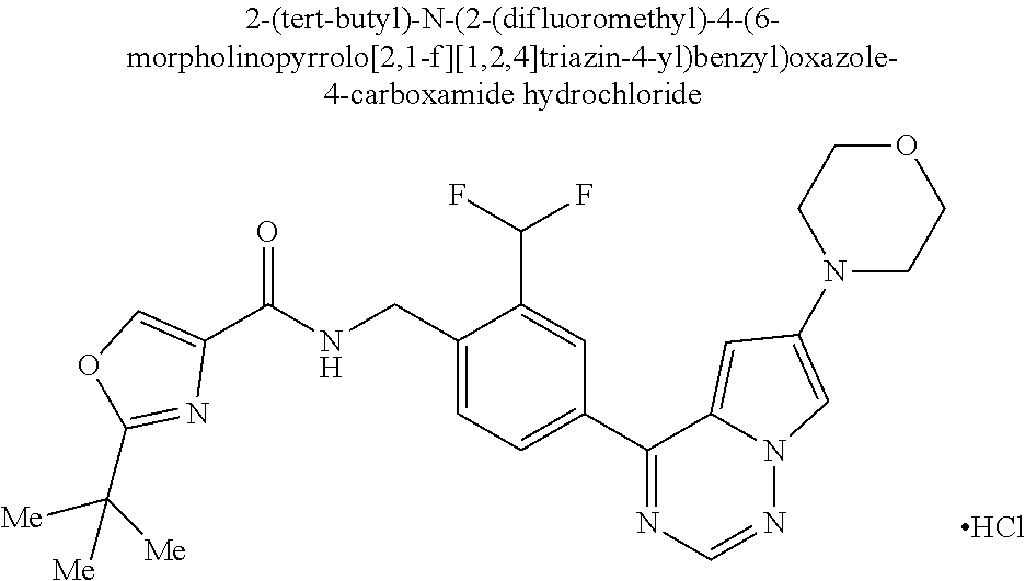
C1(C(NCC2=CC=C(C3=NC=NN4C3=CC(N3CCOCC3)=C4)C=C2C(F)F)=O)=COC(C([Me])([Me])[Me])=N1.Cl
